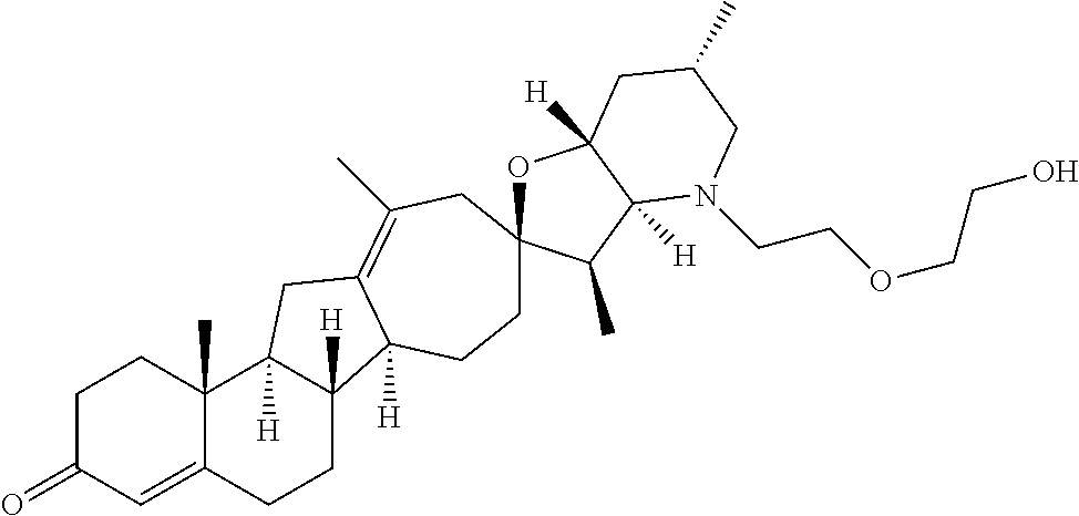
C1C(=O)C=C2C(C)(C1)C1([H])C([H])(CC2)C2([H])C(=C(C)CC3(OC4([H])C([H])(C3C)N(CCOCCO)CC(C)C4)CC2)C1
